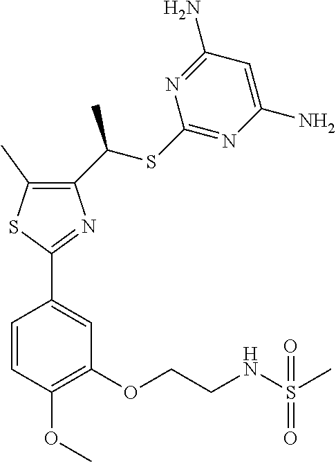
C1(C(SC2=NC(N)=CC(N)=N2)C)=C(C)SC(C2=CC(OCCNS(C)(=O)=O)=C(OC)C=C2)=N1
